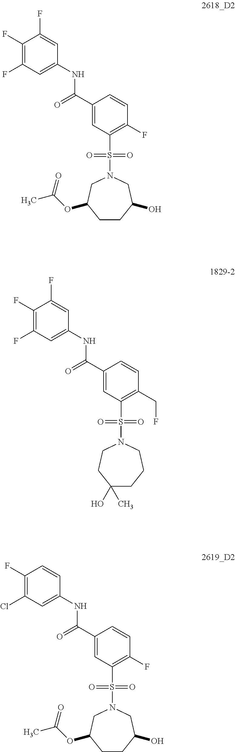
C1(F)=C(F)C=C(NC(C2=CC(S(N3CCC(O)(C)CCC3)(=O)=O)=C(CF)C=C2)=O)C=C1F.C1(F)=C(F)C=C(NC(C2=CC(S(N3CC(OC(C)=O)CCC(O)C3)(=O)=O)=C(F)C=C2)=O)C=C1F.C1(F)=C(Cl)C=C(NC(C2=CC(S(N3CC(OC(C)=O)CCC(O)C3)(=O)=O)=C(F)C=C2)=O)C=C1
